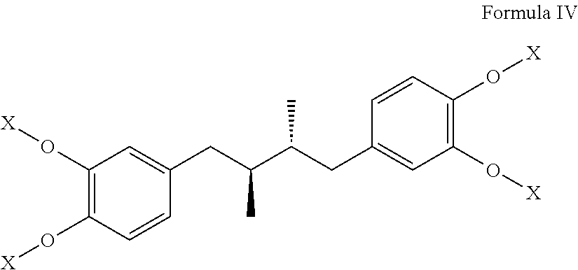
C1(O[X])=C(O[X])C=CC(CC(C(CC2=CC(O[X])=C(O[X])C=C2)C)C)=C1
